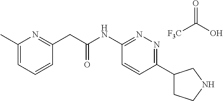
C1(C)=CC=CC(CC(NC2=NN=C(C3CCNC3)C=C2)=O)=N1.[F3C]C(O)=O
